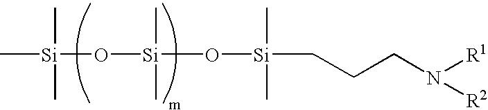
[Si](C)(C)(C)O[Si](O[Si](C)(C)CCCN([R1])[R2])(C)C
